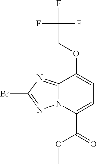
C1=C(OCC(F)(F)F)C2=NC(Br)=NN2C(C(OC)=O)=C1
